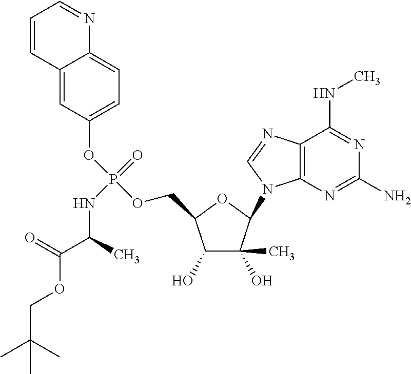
C1(O)C(C)(O)C(N2C3=C(N=C2)C(NC)=NC(N)=N3)OC1COP(OC1=CC=C2C(=C1)C=CC=N2)(=O)NC(C(OCC(C)(C)C)=O)C
